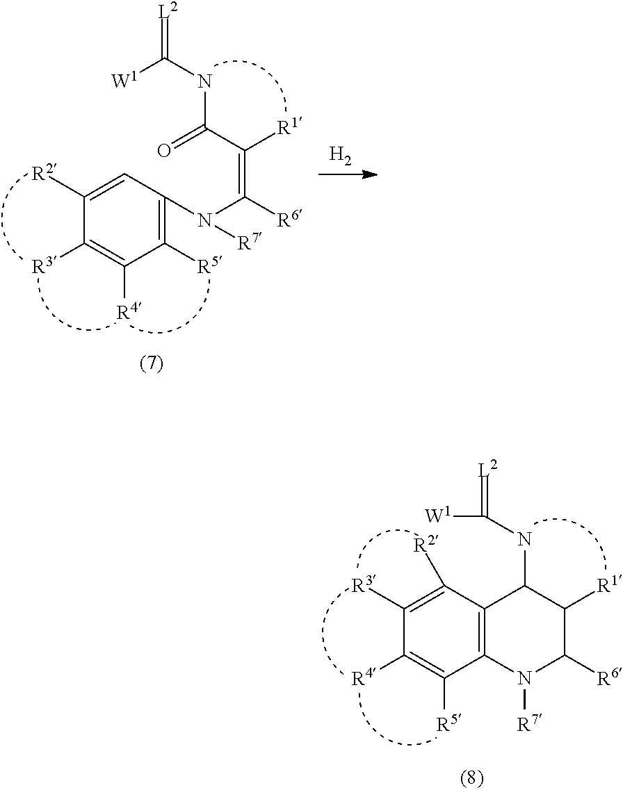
C1([R2])=CC(N(C([R6])=C(C(=O)NC(=[L2])[W1])[R1])[R7])=C([R5])C([R4])=C1[R3].[H2].N1([R7])C([R6])C([R1])C(NC(=[L2])[W1])C2=C1C([R5])=C([R4])C([R3])=C2[R2]
